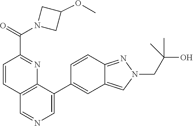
C12=C(C(C3=CC4=CN(CC(C)(O)C)N=C4C=C3)=CN=C1)N=C(C(N1CC(OC)C1)=O)C=C2
